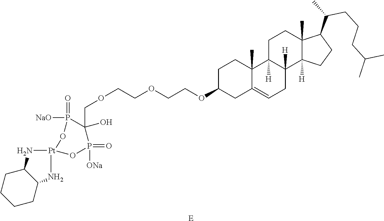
C1C(OCCOCCOCC2(O)P(=O)([NaO])O[Pt]3(OP2(=O)[ONa])NC2CCCCC2N3)CC2=CCC3([H])C([H])(C2(C)C1)CCC1(C)C3([H])CCC1C(C)CCCC(C)C.[E]
